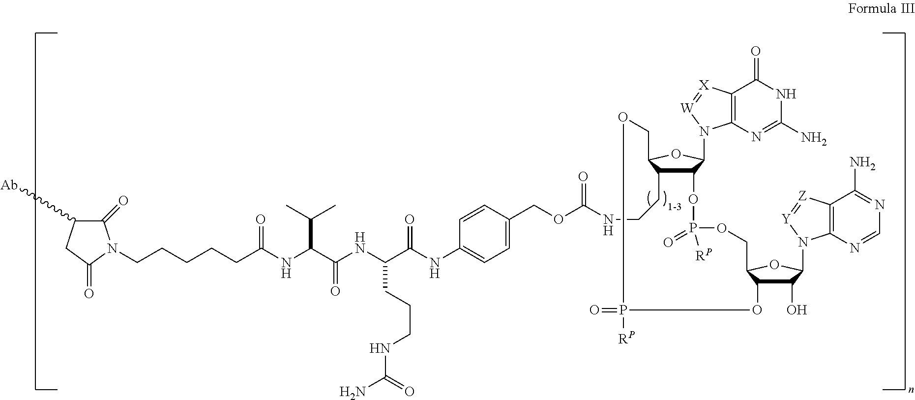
C12C(CCNC(OCC3=CC=C(NC(C(NC(C(NC(CCCCCN4C(=O)C([Ab])CC4=O)=O)C(C)C)=O)CCCNC(N)=O)=O)C=C3)=O)C(OC1N1C3=C([X]=[W]1)C(=O)NC(N)=N3)COP([RP])(=O)OC1C(O)C(N3C4=C([Z]=[Y]3)C(N)=NC=N4)OC1COP([RP])(=O)O2
